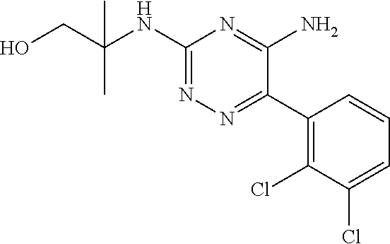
OCC(NC1=NN=C(C2=C(Cl)C(Cl)=CC=C2)C(N)=N1)(C)C
